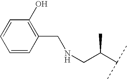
C1=CC(CNCC(C(C)C)C)=C(O)C=C1
